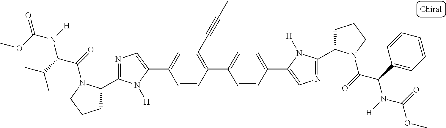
C1=CC(C2=CN=C(C3CCCN3C(C(N(C(OC)=O)[H])C3=CC=CC=C3)=O)N2[H])=CC=C1C1=C(C#CC)C=C(C2=CN=C(C3CCCN3C(C(N(C(=O)OC)[H])C(C)C)=O)N2[H])C=C1
